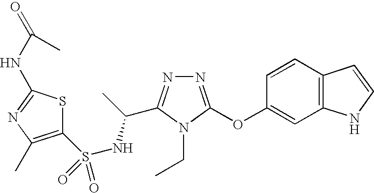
N1=C(OC2=CC3=C(C=C2)C=CN3)N(CC)C(C(C)NS(=O)(C2=C(C)N=C(NC(=O)C)S2)=O)=N1
